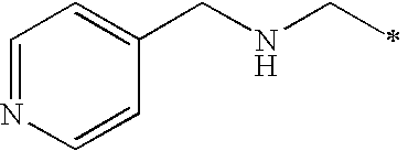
C1=NC=CC(CNCC)=C1
